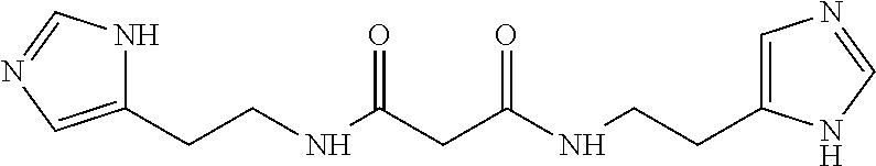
C1(CCNC(CC(NCCC2=CN=CN2)=O)=O)=CN=CN1
